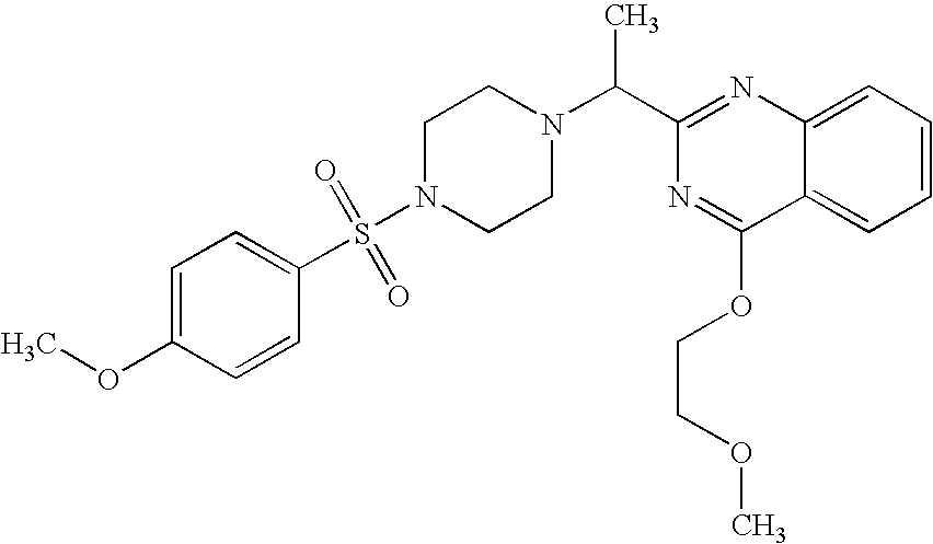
C1(OC)=CC=C(S(N2CCN(C(C3=NC4=CC=CC=C4C(OCCOC)=N3)C)CC2)(=O)=O)C=C1
